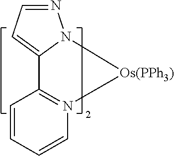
C1=CC=CN2=C1C1=CC=NN1[Os(PPh3)]2
